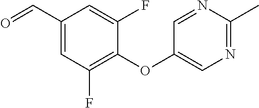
C1(F)=C(OC2=CN=C(C)N=C2)C(F)=CC(C=O)=C1
